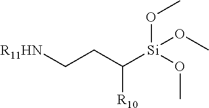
[R11HN]CCC([Si](OC)(OC)OC)[R10]
